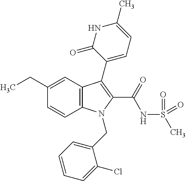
C1(CC)=CC2=C(C=C1)N(CC1=CC=CC=C1Cl)C(C(NS(C)(=O)=O)=O)=C2C1=CC=C(C)NC1=O
